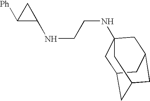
C1([Ph])C(NCCNC23CC4CC(CC(C2)C4)C3)C1
